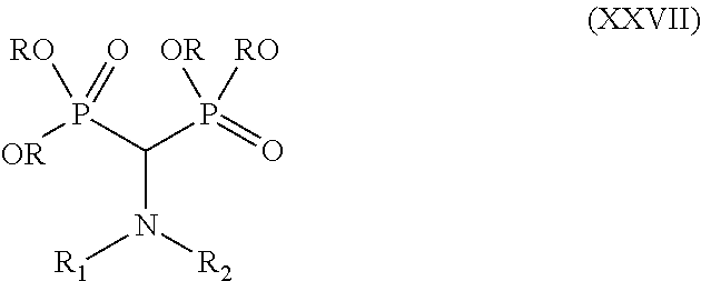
[RO]P(=O)([OR])C(P([RO])(=O)[OR])N([R2])[R1]
